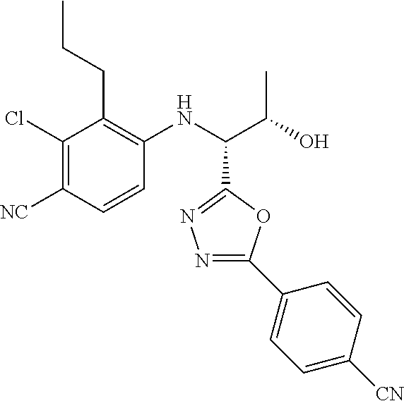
C1(Cl)=C([NC])C=CC(NC(C(O)C)C2=NN=C(C3=CC=C([CN])C=C3)O2)=C1CCC
